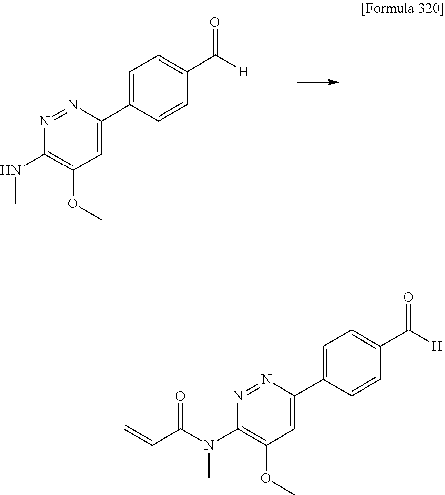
N1=NC(C2=CC=C(C(=O)[H])C=C2)=CC(OC)=C1NC.N1=NC(C2=CC=C(C(=O)[H])C=C2)=CC(OC)=C1N(C)C(C=C)=O
